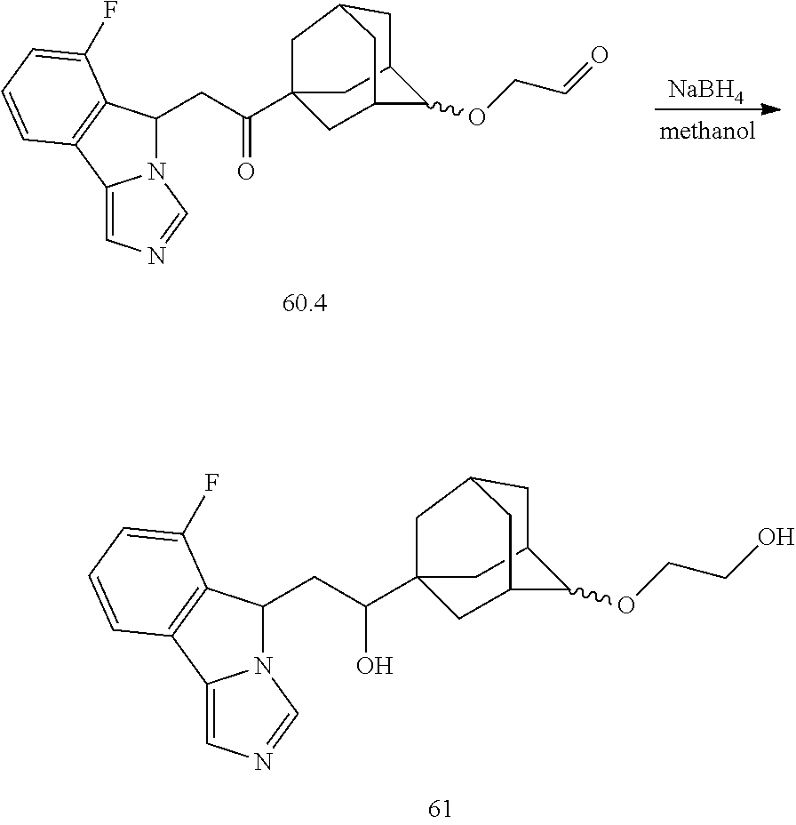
N12C(CC(O)C34CC5C(OCCO)C(C3)CC(C5)C4)C3=C(C1=CN=C2)C=CC=C3F.[NaBH4].N12C(CC(=O)C34CC5C(OCC=O)C(C3)CC(C5)C4)C3=C(C1=CN=C2)C=CC=C3F
